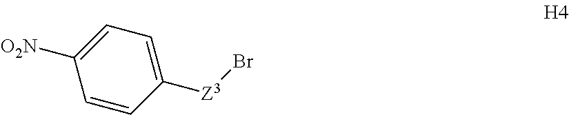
C1=CC([Z3]Br)=CC=C1[O2N]
